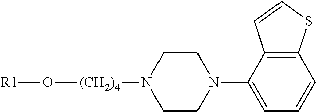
[(CH2)4](N1CCN(C2=CC=CC3=C2C=CS3)CC1)O[R1]
